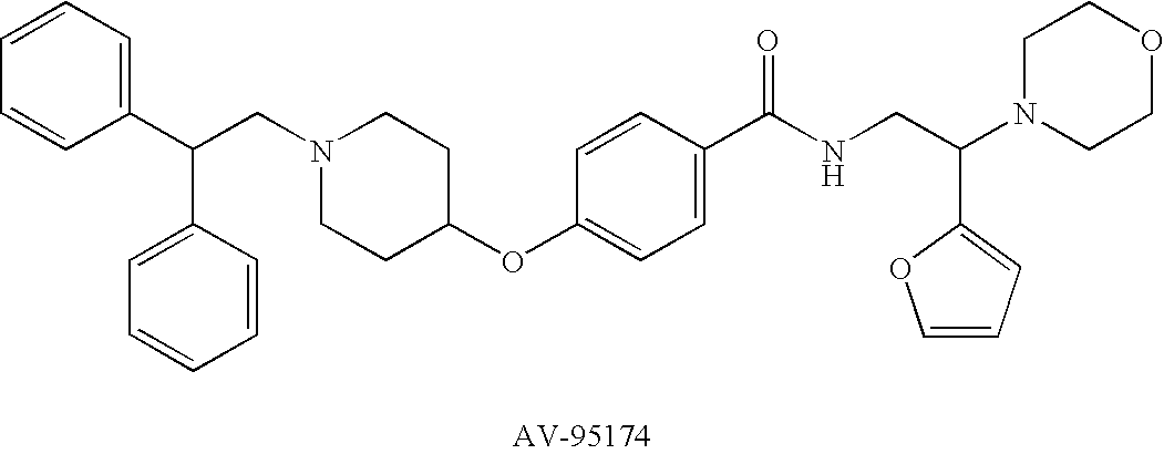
C1(C(C2=CC=CC=C2)CN2CCC(OC3=CC=C(C(NCC(N4CCOCC4)C4=CC=CO4)=O)C=C3)CC2)=CC=CC=C1
